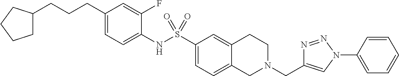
C1(CCCC2CCCC2)=CC=C(NS(C2=CC=C3C(=C2)CCN(CC2=CN(C4=CC=CC=C4)N=N2)C3)(=O)=O)C(F)=C1
